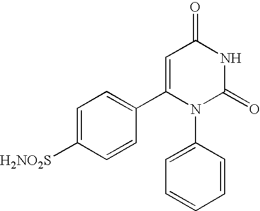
C1=C([H2NO2S])C=CC(C2=CC(=O)NC(=O)N2C2=CC=CC=C2)=C1
